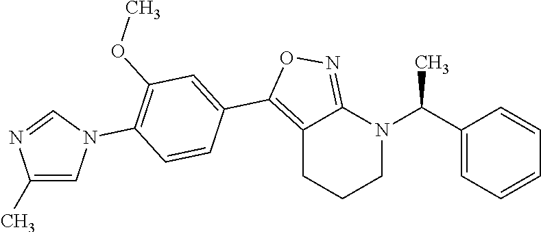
C1N(C(C2=CC=CC=C2)C)C2=NOC(C3=CC(OC)=C(N4C=C(C)N=C4)C=C3)=C2CC1
